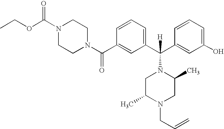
C1(C(N2CCN(C(OCC)=O)CC2)=O)=CC(C(C2=CC(O)=CC=C2)([H])N2CC(C)N(CC=C)CC2C)=CC=C1
